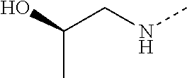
CC(CNC)O
